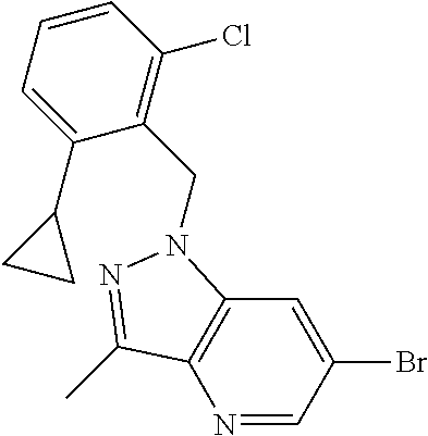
N1=CC(Br)=CC2=C1C(C)=NN2CC1=C(Cl)C=CC=C1C1CC1
